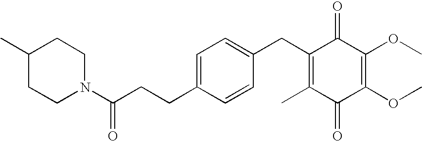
C1(=O)C(C)=C(CC2=CC=C(CCC(N3CCC(C)CC3)=O)C=C2)C(=O)C(OC)=C1OC
